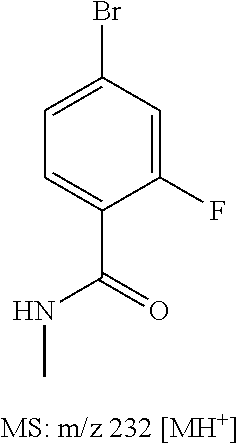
C1(F)=CC(Br)=CC=C1C(=O)NC
